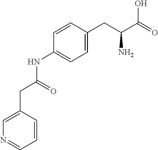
C1=CC(CC(NC2=CC=C(CC(C(O)=O)N)C=C2)=O)=CN=C1
